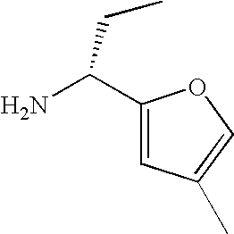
C1(C(N)CC)=CC(C)=CO1
